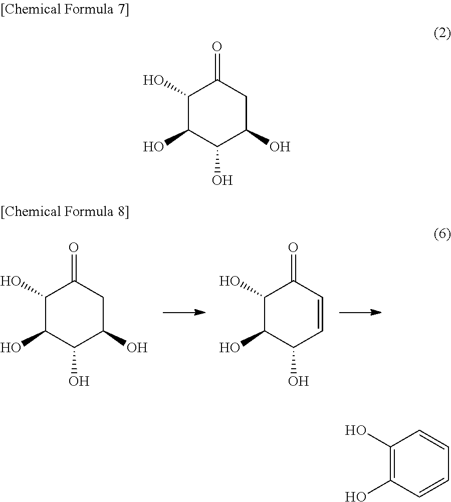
C1(O)C(O)C(O)C(O)CC1=O.C1(O)C(O)C(O)C=CC1=O.C1(O)C(O)C(O)C(O)CC1=O.C1(O)=C(O)C=CC=C1
